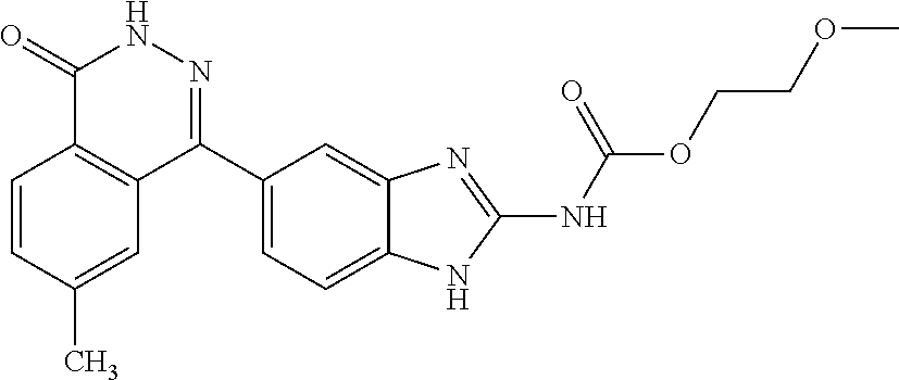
O(CCOC)C(=O)NC1=NC2=CC(C3=NNC(=O)C4=C3C=C(C)C=C4)=CC=C2N1
